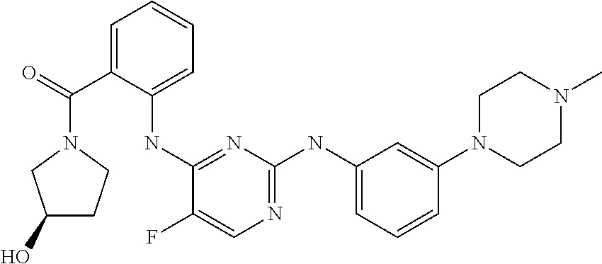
C1=C(C(N2CC(O)CC2)=O)C(NC2=NC(NC3=CC=CC(N4CCN(C)CC4)=C3)=NC=C2F)=CC=C1
